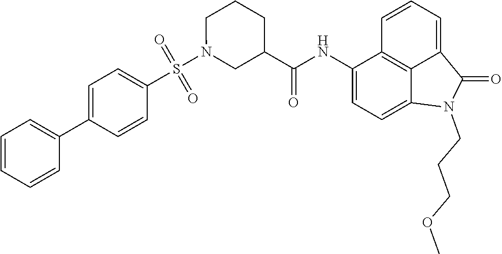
C1(NC(=O)C2CN(S(C3=CC=C(C4=CC=CC=C4)C=C3)(=O)=O)CCC2)=CC=C2C3=C1C=CC=C3C(=O)N2CCCOC
